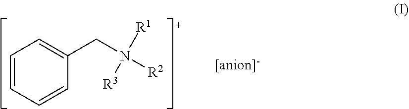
C1=CC=CC(CN([R2])([R1])[R3])=C1
